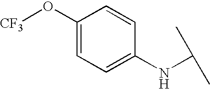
C1(O[CF3])=CC=C(NC(C)C)C=C1
